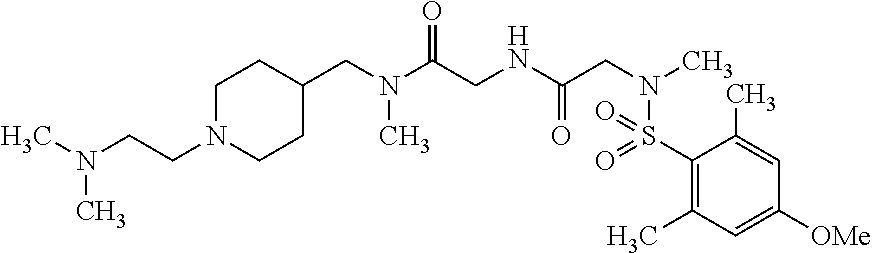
C1(S(N(CC(NCC(N(CC2CCN(CCN(C)C)CC2)C)=O)=O)C)(=O)=O)=C(C)C=C([OMe])C=C1C
